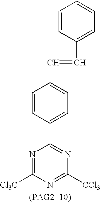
C1(C2=NC([CCl3])=NC([Cl3C])=N2)=CC=C(C=CC2=CC=CC=C2)C=C1
